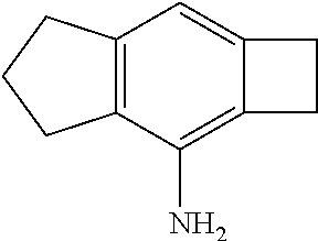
C12=C(C(N)=C3C(=C1)CC3)CCC2
